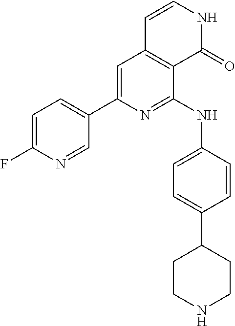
C1=C(F)N=CC(C2=CC3=C(C(NC4=CC=C(C5CCNCC5)C=C4)=N2)C(=O)NC=C3)=C1
